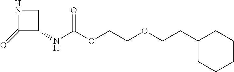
C1(=O)C(NC(OCCOCCC2CCCCC2)=O)CN1
